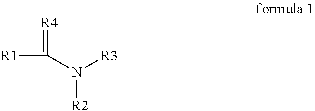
N([R3])([R2])C([R1])=[R4]
